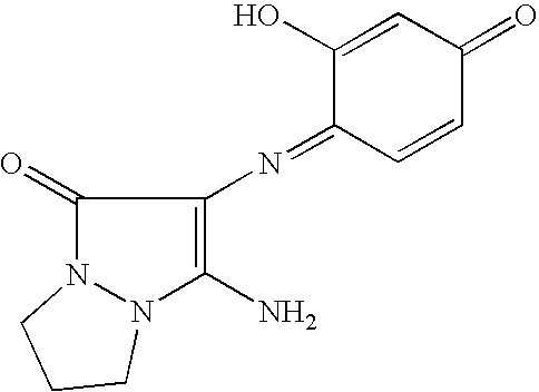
C1(=O)N2N(C(N)=C1N=C1C=CC(=O)C=C1O)CCC2
